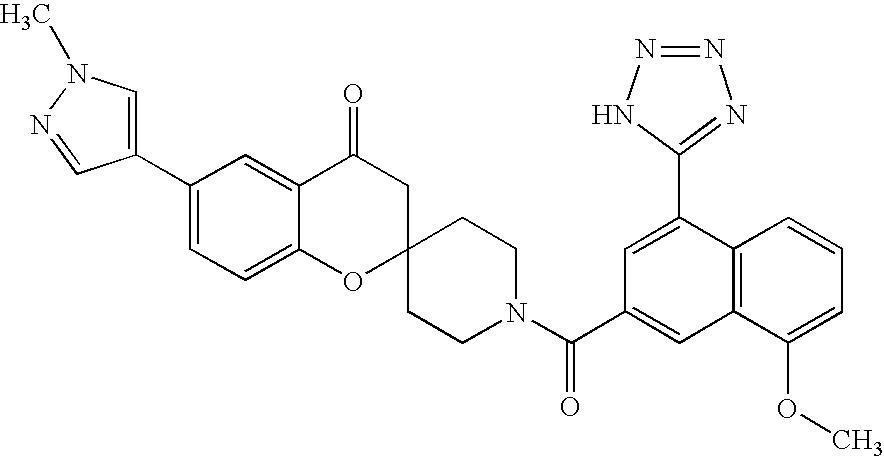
C12=CC=C(C3=CN(C)N=C3)C=C1C(=O)CC1(O2)CCN(C(C2=CC3=C(C(C4=NN=NN4)=C2)C=CC=C3OC)=O)CC1
